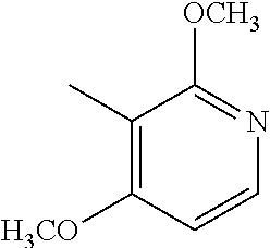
C1(C)=C([H3CO])C=CN=C1[OCH3]
